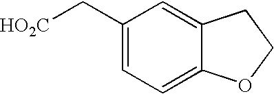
C1(C[HO2C])=CC=C2C(=C1)CCO2
